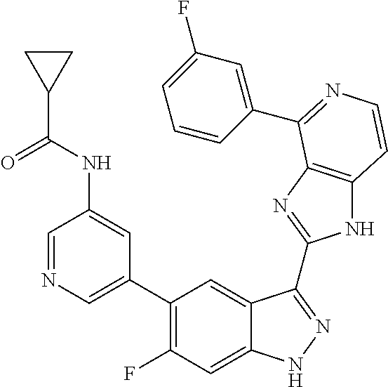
C1=C(C2=C(F)C=C3C(=C2)C(C2=NC4=C(N2)C=CN=C4C2=CC(F)=CC=C2)=NN3)C=C(NC(C2CC2)=O)C=N1
